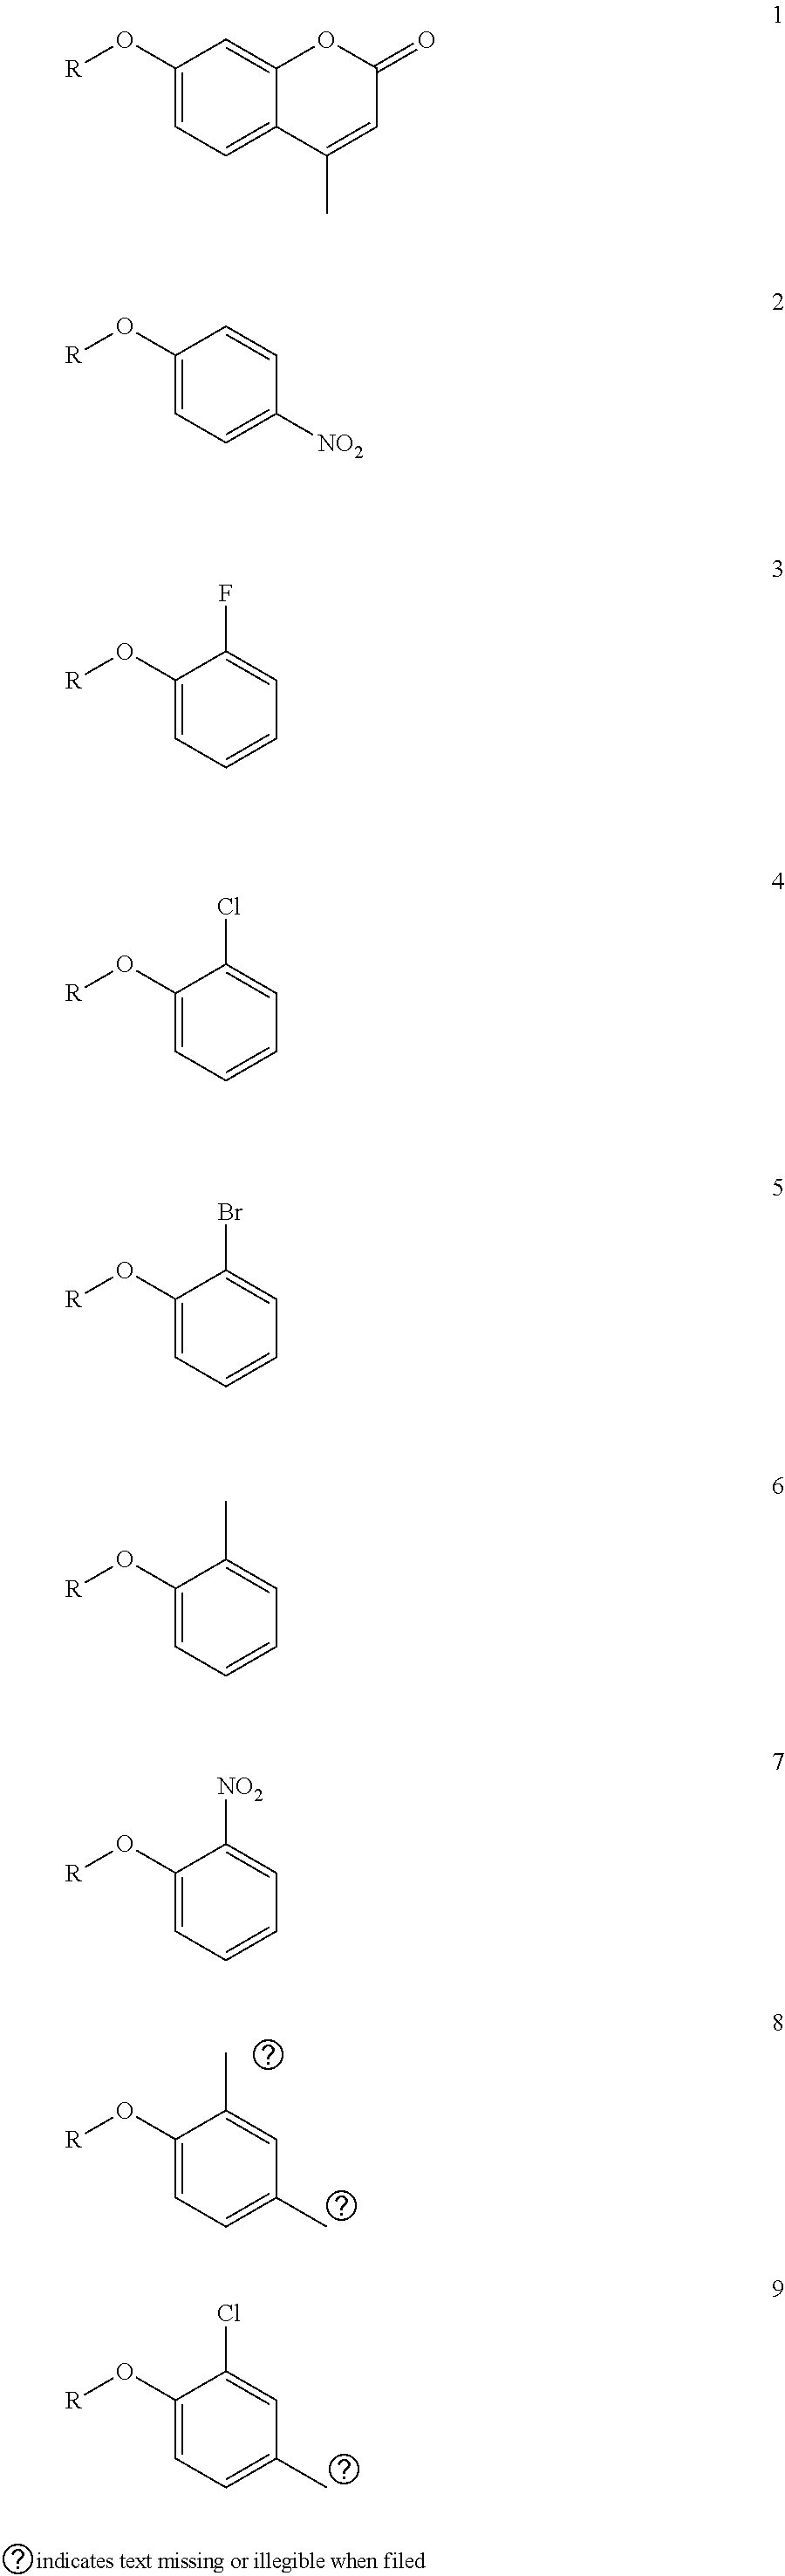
C1(O[R])=CC=C(C)C=C1C.C1(O[R])=CC=C(C)C=C1Cl.C1(O[R])=CC=C2C(=C1)OC(=O)C=C2C.C1(O[R])=CC=C([NO2])C=C1.C1(O[R])=CC=CC=C1F.C1(O[R])=CC=CC=C1Cl.C1(O[R])=CC=CC=C1Br.C1(O[R])=CC=CC=C1C.C1(O[R])=CC=CC=C1[NO2]
